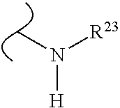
CN([R23])[H]
